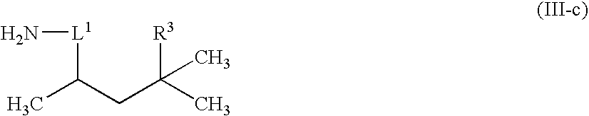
N[L1]C(C)CC(C)([R3])C
